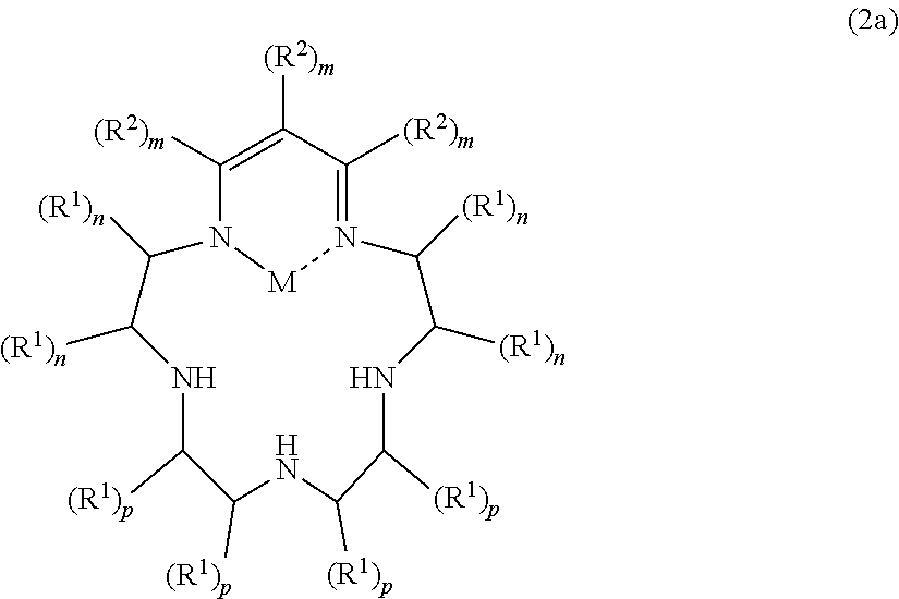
N1C([(R1)n])C([(R1)n])N2[M]N(=C([(R2)m])C([(R2)m])=C2[(R2)m])C([(R1)n])C([(R1)n])NC([(R1)p])C([(R1)p])NC([(R1)p])C1[(R1)p]
